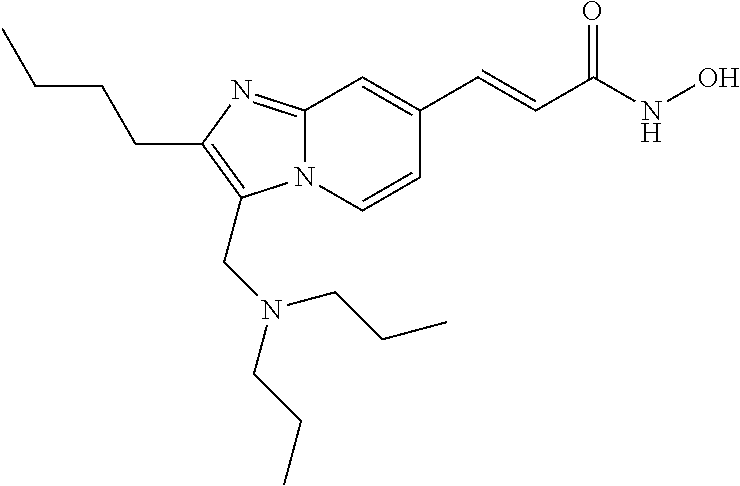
N12C(=NC(CCCC)=C1CN(CCC)CCC)C=C(C=CC(NO)=O)C=C2
